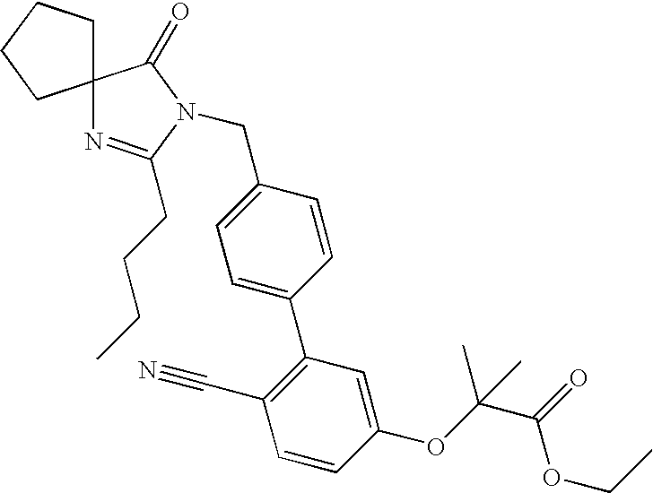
C12(N=C(CCCC)N(CC3=CC=C(C4=C(C#N)C=CC(OC(C(=O)OCC)(C)C)=C4)C=C3)C1=O)CCCC2
